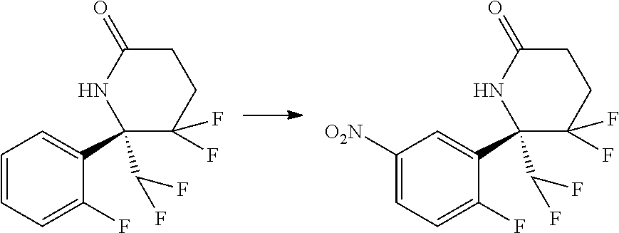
C1=CC=C(F)C(C2(C(F)F)C(F)(F)CCC(=O)N2)=C1.C1([O2N])=CC=C(F)C(C2(C(F)F)C(F)(F)CCC(=O)N2)=C1
